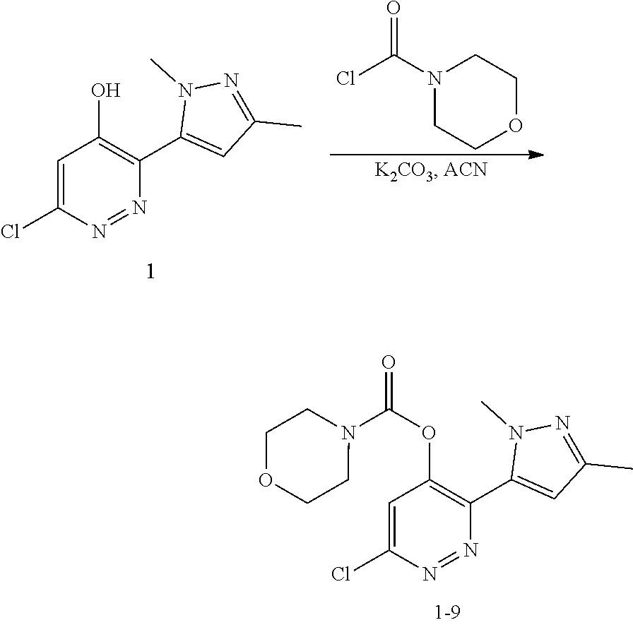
N1=NC(C2=CC(C)=NN2C)=C(OC(=O)N2CCOCC2)C=C1Cl.C1=C(Cl)N=NC(C2=CC(C)=NN2C)=C1O.C1CN(C(=O)Cl)CCO1
